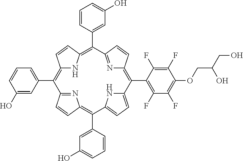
C1(C2=C3NC(=C(C4=CC(O)=CC=C4)C4=NC(=C(C5=C(F)C(F)=C(OCC(CO)O)C(F)=C5F)C5=CC=C(C(C6=CC(O)=CC=C6)=C6N=C2C=C6)N5)C=C4)C=C3)=CC=CC(O)=C1
